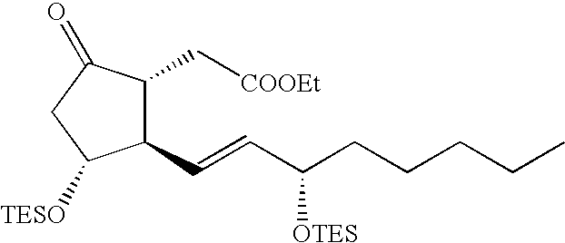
C1(C=CC(CCCCC)[OTES])C(C[COOEt])C(=O)CC1[TESO]
